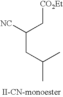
C(CC(C)C)(C[CO2Et])[NC]
